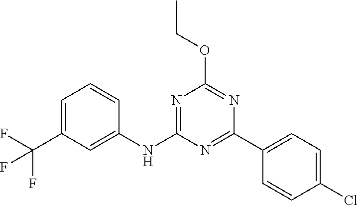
N1=C(C2=CC=C(Cl)C=C2)N=C(OCC)N=C1NC1=CC(C(F)(F)F)=CC=C1
